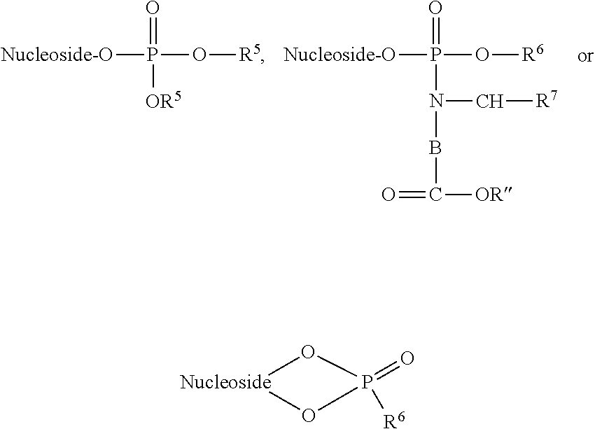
O(P(=O)([R6])OC)C.O=P([Nucleoside-O])(O[R5])[OR5].O=P([Nucleoside-O])(O[R6])N(C[R7])BC([OR])=O
